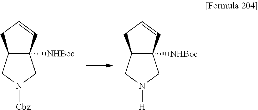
C12([NHBoc])C(CN([Cbz])C1)CC=C2.C12([NHBoc])C(CN([H])C1)CC=C2
